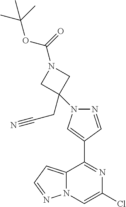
C1(C2=NC(Cl)=CN3C2=CC=N3)=CN(C2(CC#N)CN(C(OC(C)(C)C)=O)C2)N=C1
